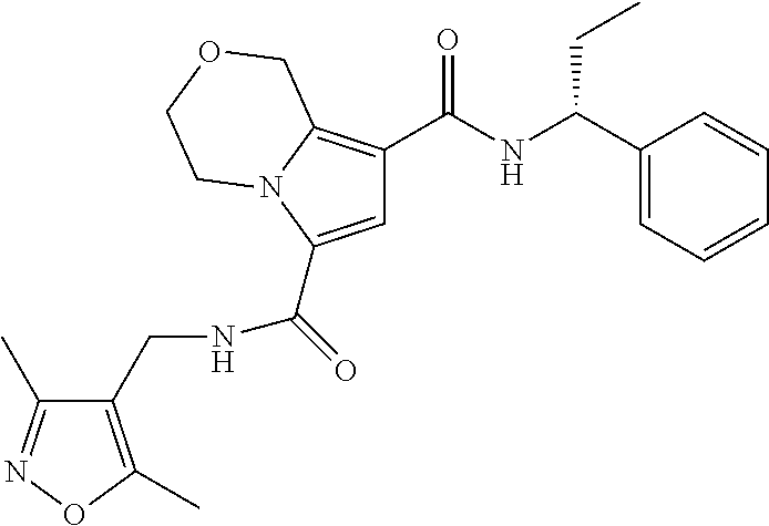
C1=C(C(=O)NCC2=C(C)ON=C2C)N2C(=C1C(NC(C1=CC=CC=C1)CC)=O)COCC2
